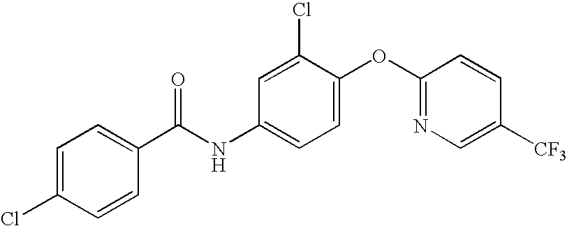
C1=C(Cl)C=CC(C(NC2=CC=C(OC3=NC=C([CF3])C=C3)C(Cl)=C2)=O)=C1
